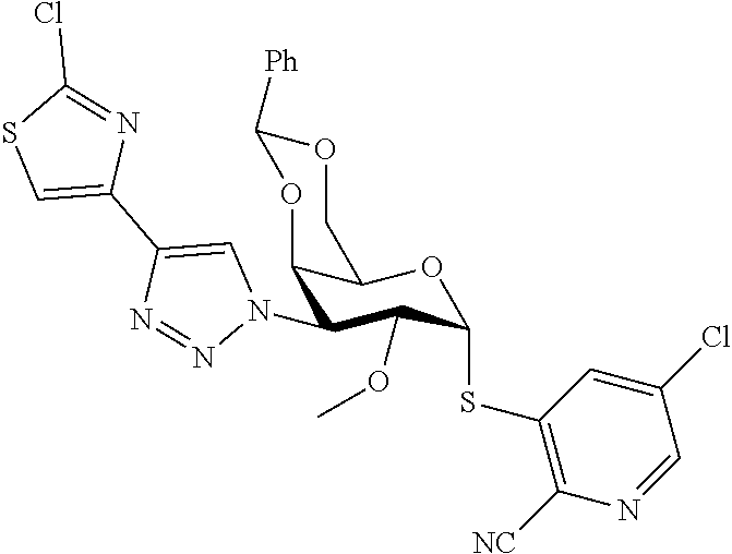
C12C(N3C=C(C4=CSC(Cl)=N4)N=N3)C(OC)C(SC3=C([NC])N=CC(Cl)=C3)OC1COC([Ph])O2
